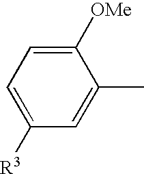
C1([OMe])=CC=C([R3])C=C1C
